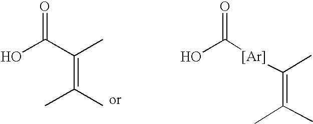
OC(C(C)=C(C)C)=O.OC(=O)[Ar]C(=C(C)C)C
